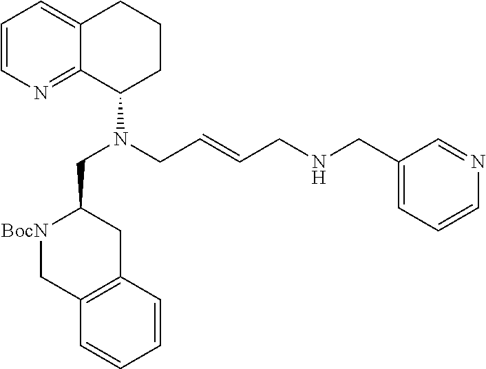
C1=CN=C2C(=C1)CCCC2N(CC1[BocN]CC2=C(C1)C=CC=C2)CC=CCNCC1=CC=CN=C1
